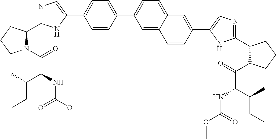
C1=CC(C2=CC=C3C(=C2)C=CC(C2=CN=C(C4C(C(=O)C(C(C)CC)NC(OC)=O)CCC4)N2)=C3)=CC=C1C1=CN=C(C2N(C(=O)C(C(CC)C)NC(OC)=O)CCC2)N1
